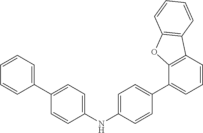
C1=C(NC2=CC=C(C3=CC=CC=C3)C=C2)C=CC(C2=CC=CC3=C2OC2=C3C=CC=C2)=C1
